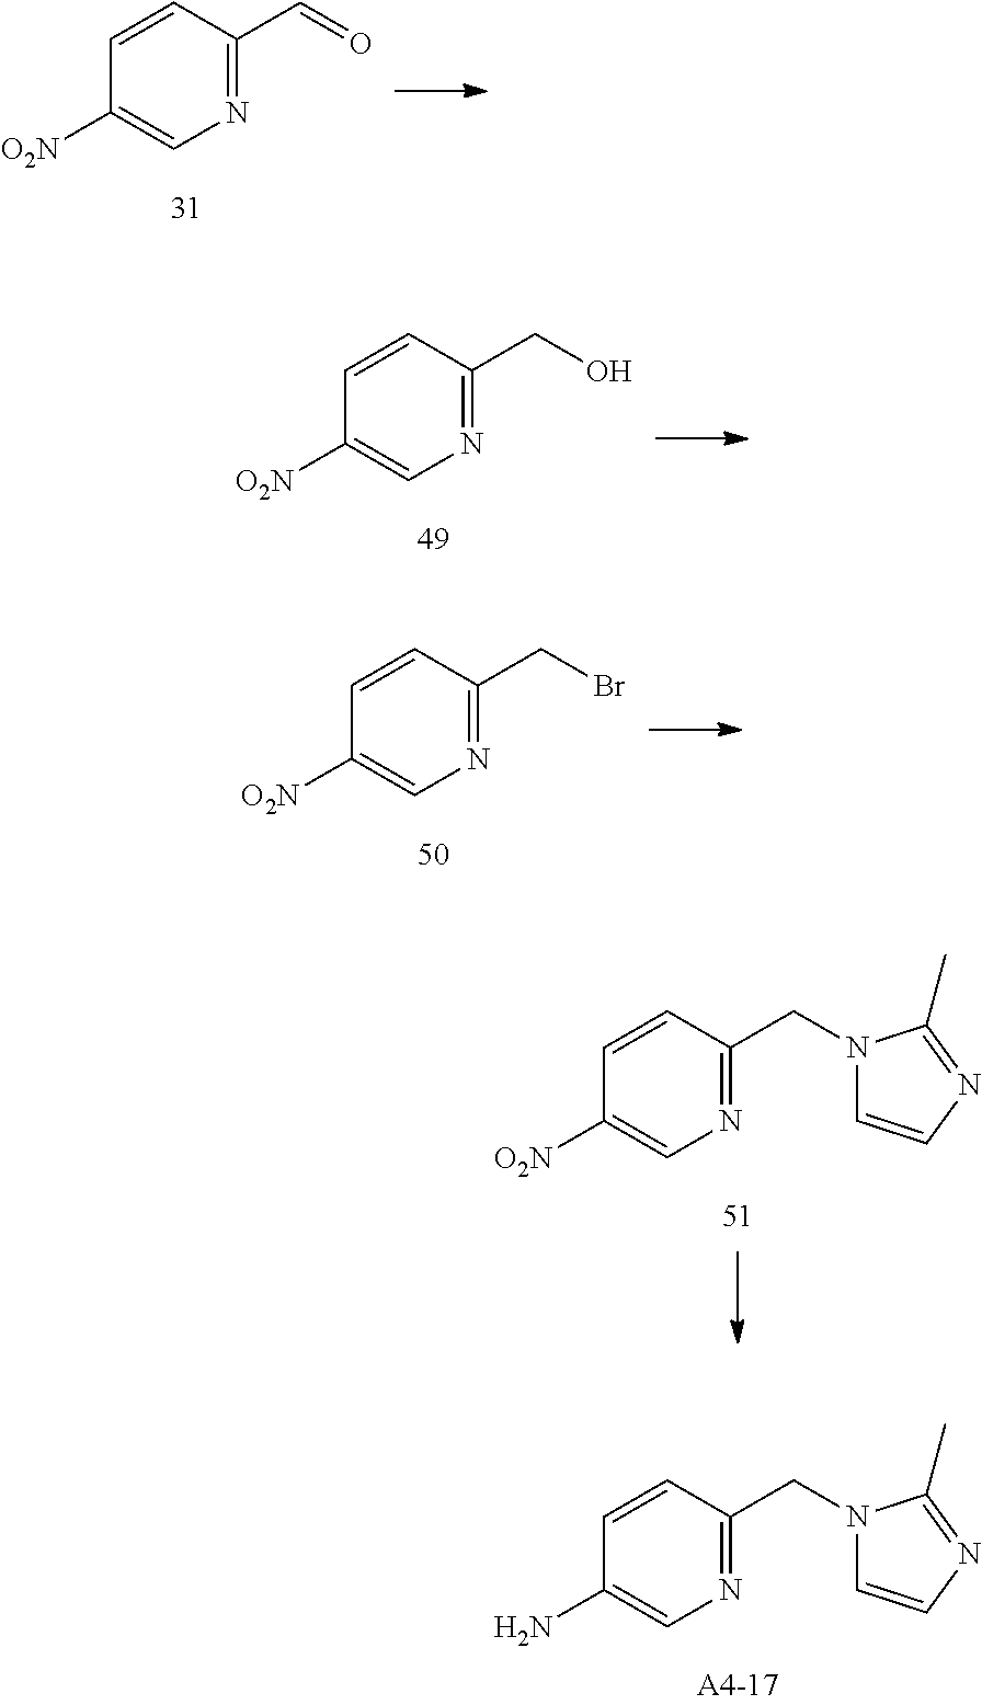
N1=C(CN2C=CN=C2C)C=CC(N)=C1.N1=C(C=O)C=CC([O2N])=C1.N1=C(CO)C=CC([O2N])=C1.N1=C(CBr)C=CC([O2N])=C1.N1=C(CN2C=CN=C2C)C=CC([O2N])=C1
